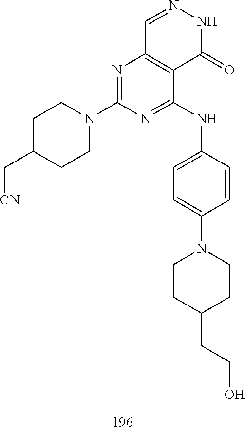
C1=NNC(=O)C2=C1N=C(N1CCC(C[CN])CC1)N=C2NC1=CC=C(N2CCC(CCO)CC2)C=C1
